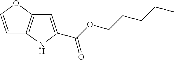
C1=COC2=C1NC(C(OCCCCC)=O)=C2
